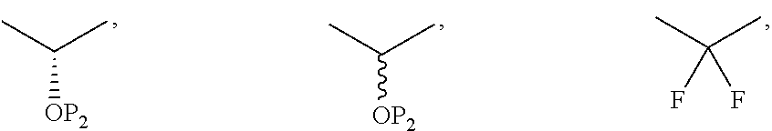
CC(C)(F)F.CC(C)[OP2].CC(C)[OP2]
